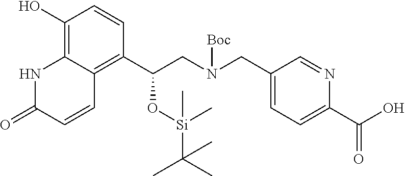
C1(O)=C2C(=C(C(CN(CC3=CC=C(C(O)=O)N=C3)[Boc])O[Si](C(C)(C)C)(C)C)C=C1)C=CC(=O)N2
